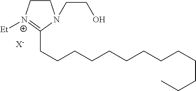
C1C[N+]([Et])=C(CCCCCCCCCCCCC)N1CCO.[X-]
